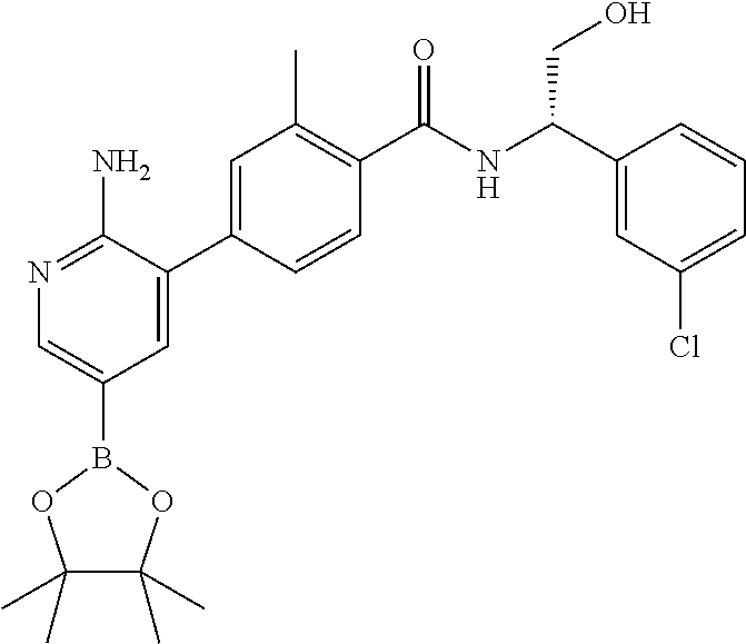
N1=C(N)C(C2=CC(C)=C(C(NC(C3=CC(Cl)=CC=C3)CO)=O)C=C2)=CC(B2OC(C)(C)C(C)(C)O2)=C1
